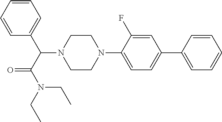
C1=CC(C2=CC=C(N3CCN(C(C(N(CC)CC)=O)C4=CC=CC=C4)CC3)C(F)=C2)=CC=C1
